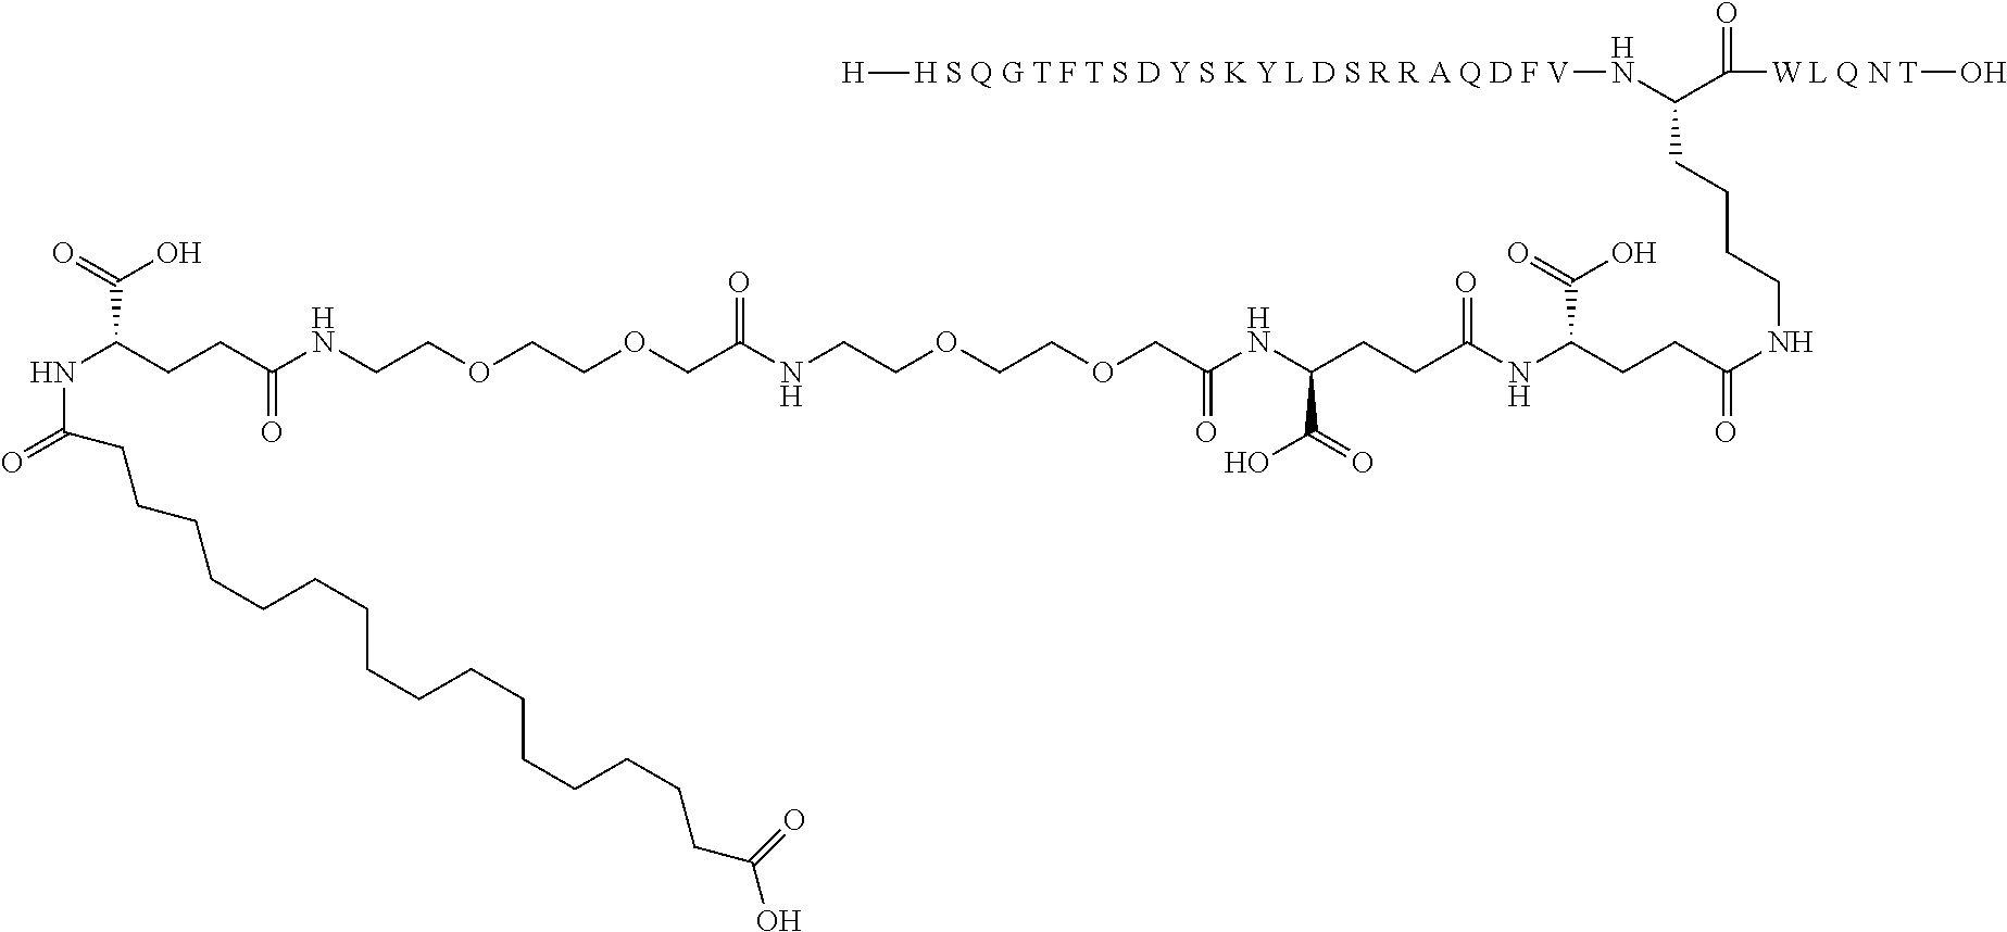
C(COCC(NCCOCCOCC(NC(CCC(NC(CCC(=O)NCCCCC(N[H S Q G T F T S D Y S K Y L D S R R A Q D F V][H])C([W L Q N T]O)=O)C(=O)O)=O)C(=O)O)=O)=O)OCCNC(CCC(NC(=O)CCCCCCCCCCCCCCCCC(O)=O)C(=O)O)=O
